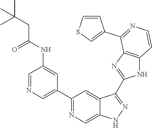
C1=NC=C(C2=NC=C3C(=C2)C(C2=NC4=C(N2)C=CN=C4C2=CSC=C2)=NN3)C=C1NC(=O)CC(C)(C)C
